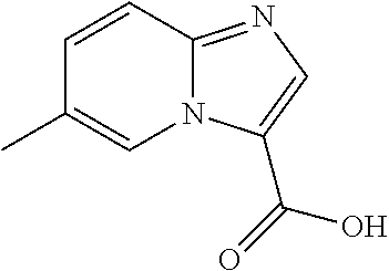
C1(C)=CN2C(=NC=C2C(=O)O)C=C1
